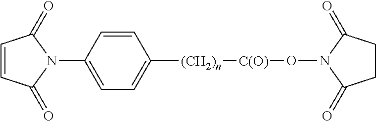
C1([(CH2)n][C(O)]ON2C(=O)CCC2=O)=CC=C(N2C(=O)C=CC2=O)C=C1
